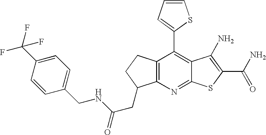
C12=C(C(C3=CC=CS3)=C3C(=N1)SC(C(N)=O)=C3N)CCC2CC(NCC1=CC=C(C(F)(F)F)C=C1)=O
